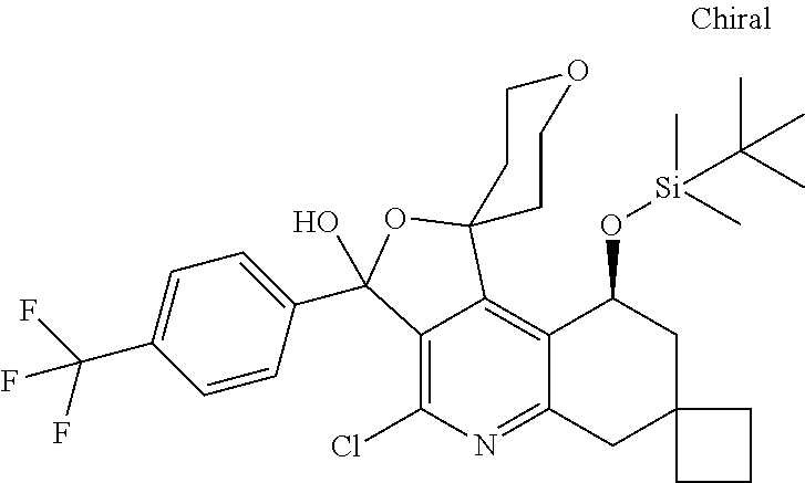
C12=C(Cl)N=C3C(=C1C1(OC2(C2=CC=C(C(F)(F)F)C=C2)O)CCOCC1)C(O[Si](C)(C)C(C)(C)C)CC1(C3)CCC1
